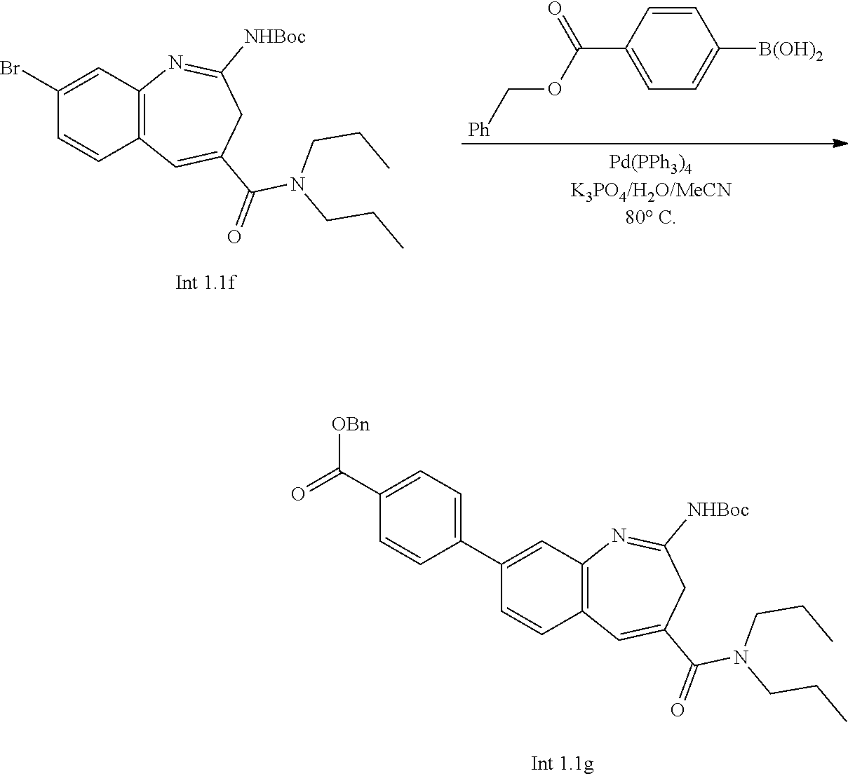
C1=CC2=C(C=C1C1=CC=C(C(=O)[OBn])C=C1)N=C([NHBoc])CC(C(=O)N(CCC)CCC)=C2.C1=CC2=C(C=C1Br)N=C([NHBoc])CC(C(=O)N(CCC)CCC)=C2.C1=CC(C(OC[Ph])=O)=CC=C1[B(OH)2]
